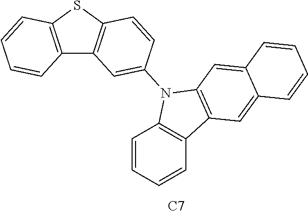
C12=C(SC3=C1C=C(N1C4=C(C=CC=C4)C4=C1C=C1C(=C4)C=CC=C1)C=C3)C=CC=C2.[C7]
